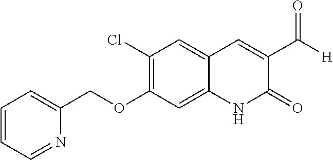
C12=CC(OCC3=CC=CC=N3)=C(Cl)C=C1C=C(C(=O)[H])C(=O)N2
